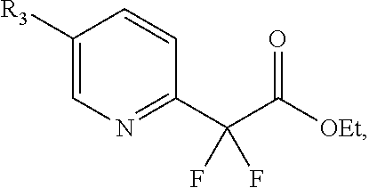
C1([R3])=CN=C(C(C([OEt])=O)(F)F)C=C1
